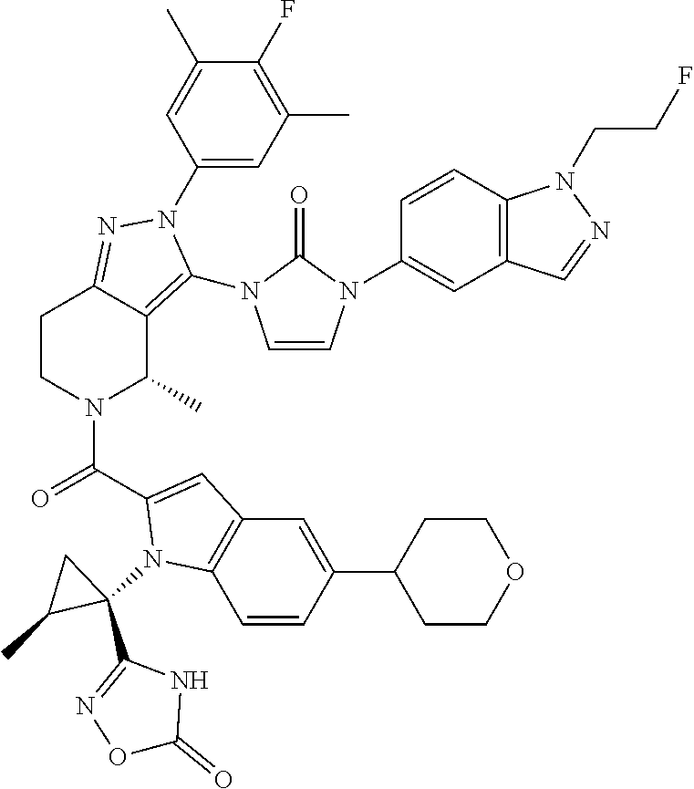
C1(F)=C(C)C=C(N2C(N3C=CN(C4=CC5=C(C=C4)N(CCF)N=C5)C3=O)=C3C(C)N(C(=O)C4=CC5=C(C=CC(C6CCOCC6)=C5)N4C4(C5=NOC(=O)N5)CC4C)CCC3=N2)C=C1C
